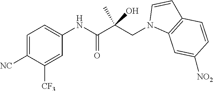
C1=C([NC])C([CF3])=CC(NC(C(CN2C3=C(C=C2)C=CC([NO2])=C3)(C)O)=O)=C1
